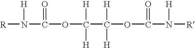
[R]N(C(OC(C(OC(N([R])[H])=O)([H])[H])([H])[H])=O)[H]
